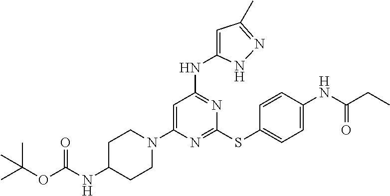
C1CN(C2=CC(NC3=CC(C)=NN3)=NC(SC3=CC=C(NC(CC)=O)C=C3)=N2)CCC1NC(OC(C)(C)C)=O
